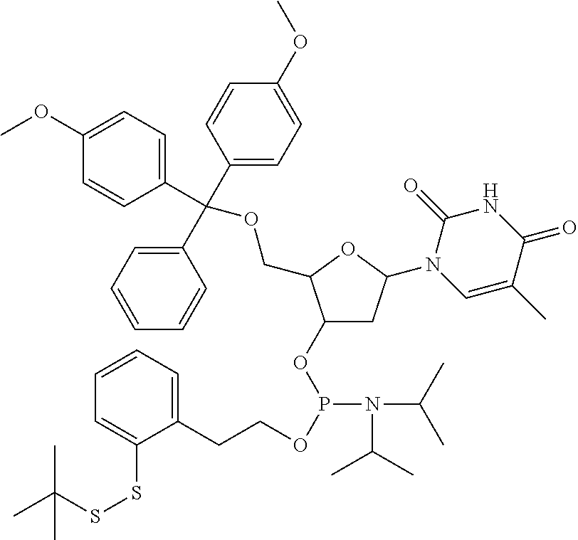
C1(OP(OCCC2=CC=CC=C2SSC(C)(C)C)N(C(C)C)C(C)C)CC(N2C=C(C)C(=O)NC2=O)OC1COC(C1=CC=CC=C1)(C1=CC=C(OC)C=C1)C1=CC=C(OC)C=C1
